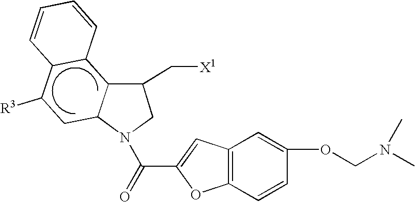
C12C(N(C(C3=CC4=C(O3)C=CC(OCN(C)C)=C4)=O)CC1C[X1])CC([R3])C1C2C=CC=C1
